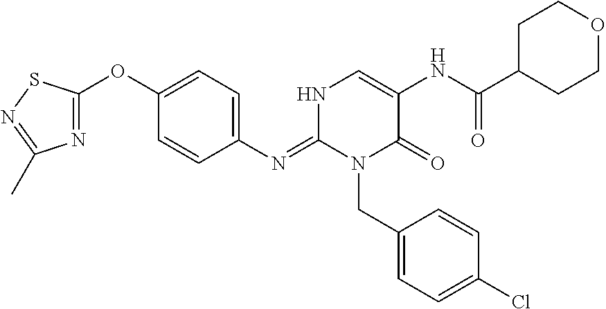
C1(N=C2N(CC3=CC=C(Cl)C=C3)C(=O)C(NC(=O)C3CCOCC3)=CN2)=CC=C(OC2=NC(C)=NS2)C=C1
